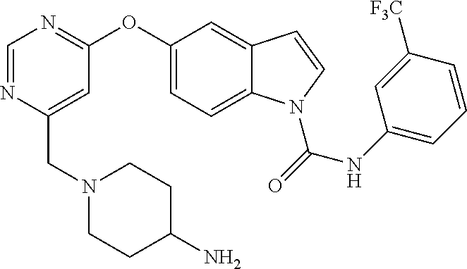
C1(OC2=NC=NC(CN3CCC(N)CC3)=C2)=CC=C2C(=C1)C=CN2C(=O)NC1=CC=CC([F3C])=C1
